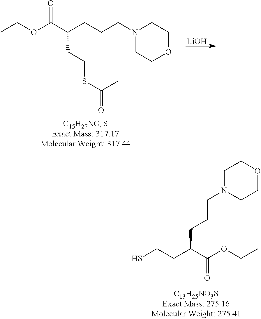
C1N(CCCC(CCS)C(OCC)=O)CCOC1.O(C(C(CCCN1CCOCC1)CCSC(C)=O)=O)CC.[LiOH]
